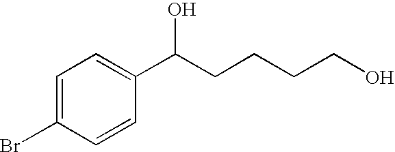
C1=C(Br)C=CC(C(CCCCO)O)=C1
